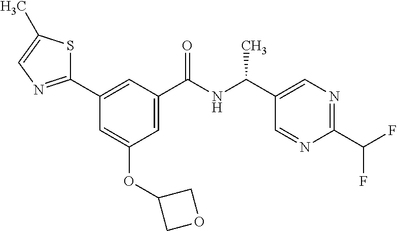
C1(C2=NC=C(C)S2)=CC(C(NC(C2=CN=C(C(F)F)N=C2)C)=O)=CC(OC2COC2)=C1
